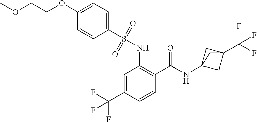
C1=C(C(F)(F)F)C=CC(C(=O)NC23CC(C(F)(F)F)(C2)C3)=C1NS(C1=CC=C(OCCOC)C=C1)(=O)=O
